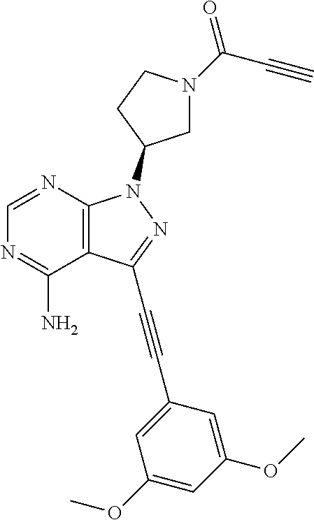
C1=NC2=C(C(N)=N1)C(C#CC1=CC(OC)=CC(OC)=C1)=NN2C1CN(C(C#C)=O)CC1
